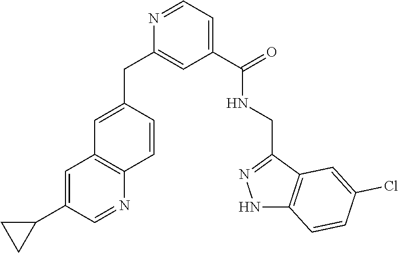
N1=CC=C(C(=O)NCC2=NNC3=C2C=C(Cl)C=C3)C=C1CC1=CC2=C(C=C1)N=CC(C1CC1)=C2
